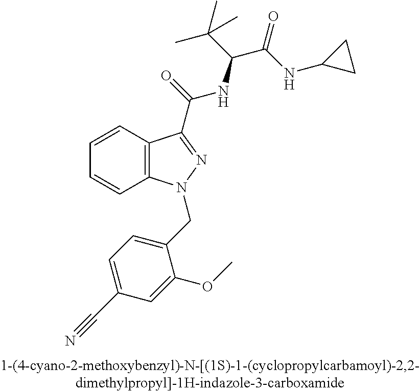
C1=CC2=C(C=C1)N(CC1=CC=C(C#N)C=C1OC)N=C2C(=O)NC(C(C)(C)C)C(=O)NC1CC1
